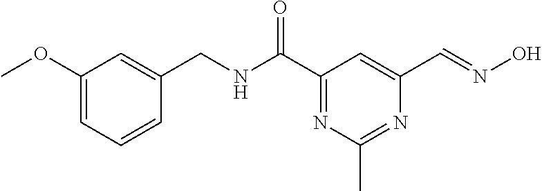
C1(OC)=CC=CC(CNC(C2=NC(C)=NC(C=NO)=C2)=O)=C1
